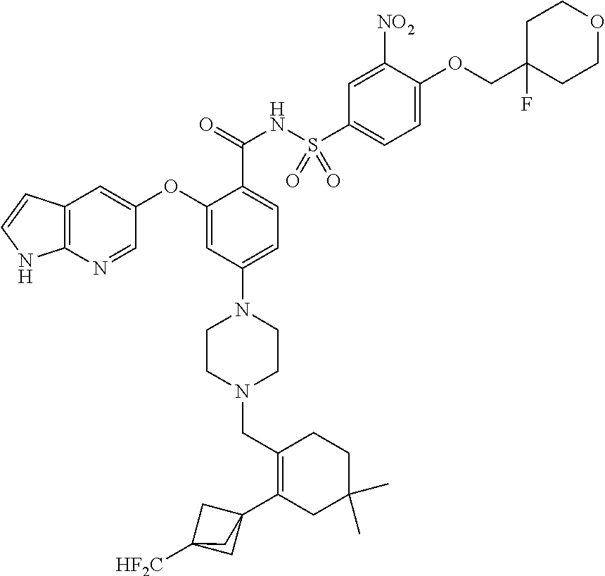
C1=NC2=C(C=C1OC1=CC(N3CCN(CC4=C(C56CC([HF2C])(C5)C6)CC(C)(C)CC4)CC3)=CC=C1C(NS(C1=CC=C(OCC3(F)CCOCC3)C([NO2])=C1)(=O)=O)=O)C=CN2
